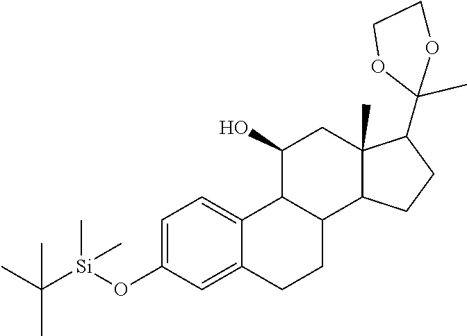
C1=C(O[Si](C)(C(C)(C)C)C)C=C2C(=C1)C1C(CC2)C2C(C)(CC1O)C(C1(C)OCCO1)CC2
